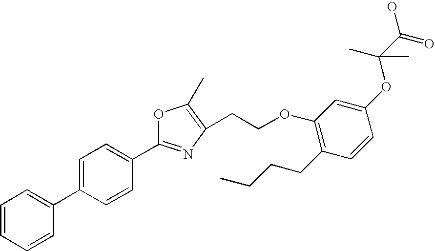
C1=CC=CC(C2=CC=C(C3=NC(CCOC4=C(CCCC)C=CC(OC(C(O)=O)(C)C)=C4)=C(C)O3)C=C2)=C1
